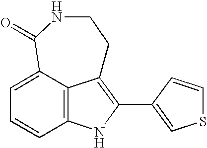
C12=C3C(=CC=C1)C(=O)NCCC3=C(C1=CSC=C1)N2
